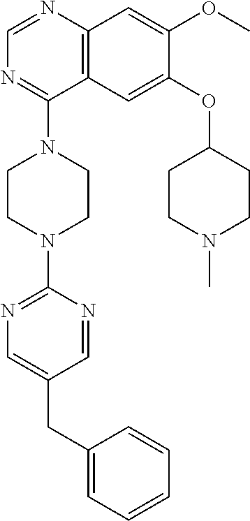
C12=C(N=CN=C1N1CCN(C3=NC=C(CC4=CC=CC=C4)C=N3)CC1)C=C(OC)C(OC1CCN(C)CC1)=C2
